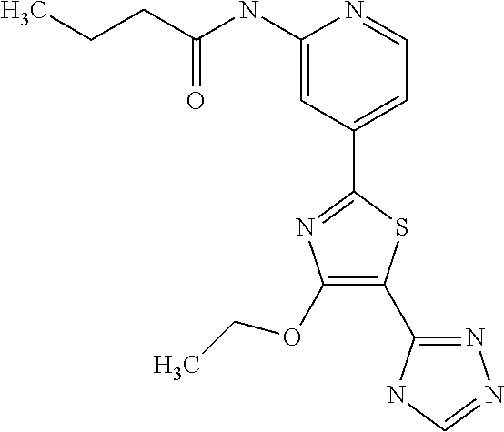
C(C(NC1=CC(C2=NC(OCC)=C(C3=NN=CN3)S2)=CC=N1)=O)CC
